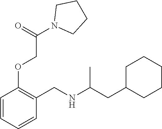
C1=CC(OCC(N2CCCC2)=O)=C(CNC(CC2CCCCC2)C)C=C1
